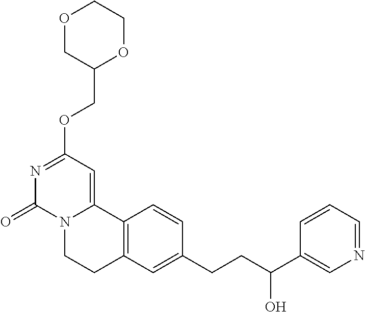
O1CC(COC2=NC(=O)N3C(=C2)C2=C(CC3)C=C(CCC(C3=CN=CC=C3)O)C=C2)OCC1
